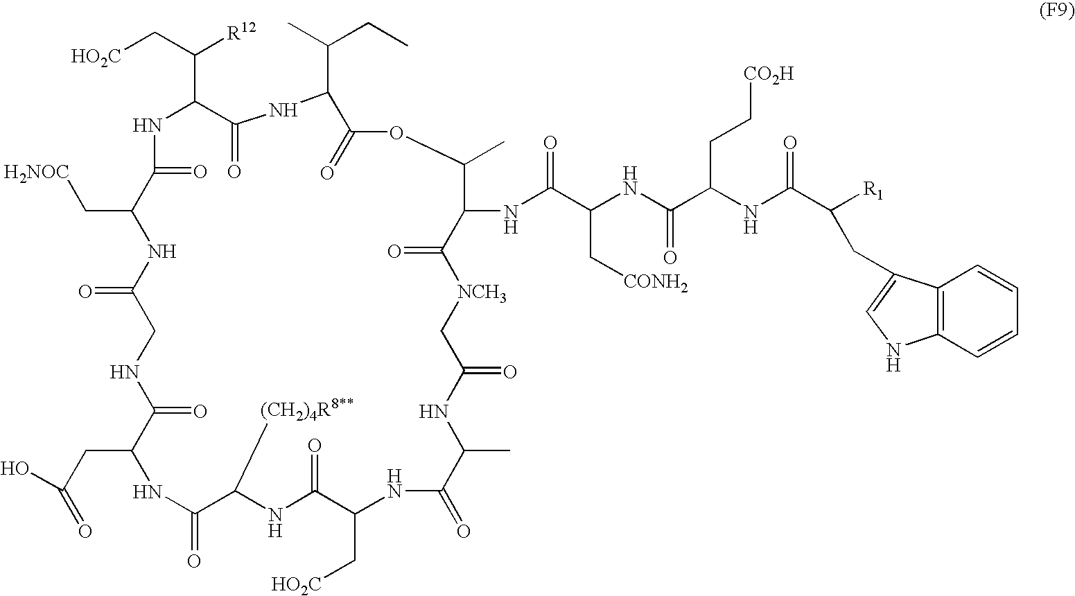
C1(=O)C(C[H2NOC])NC(=O)CNC(=O)C(CC(=O)O)NC(=O)C([(CH2)4R8**])NC(=O)C(C[HO2C])NC(=O)C(C)NC(=O)C[NCH3]C(=O)C(NC(C(NC(C(NC(C([R1])CC2=CNC3=C2C=CC=C3)=O)CC[CO2H])=O)C[CONH2])=O)C(C)OC(=O)C(C(C)CC)NC(=O)C(C(C[HO2C])[R12])N1
